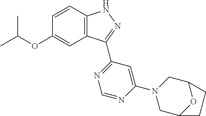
O(C1=CC2=C(C=C1)NN=C2C1=NC=NC(N2CC3OC(C2)CC3)=C1)C(C)C
